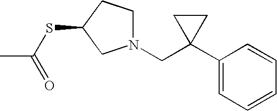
C1N(CC2(C3=CC=CC=C3)CC2)CC(SC(=O)C)C1
